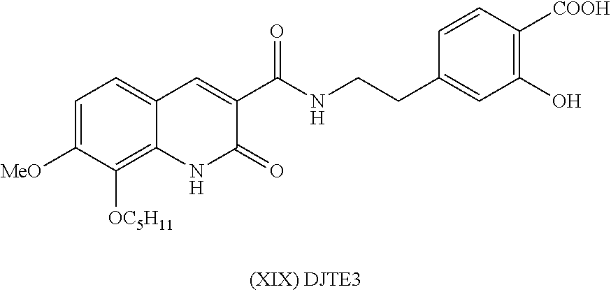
C1=C([MeO])C([OC5H11])=C2C(=C1)C=C(C(NCCC1=CC(O)=C([COOH])C=C1)=O)C(=O)N2
